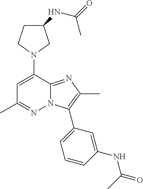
N1(C2=CC(C)=NN3C2=NC(C)=C3C2=CC=CC(NC(=O)C)=C2)CC(NC(=O)C)CC1
